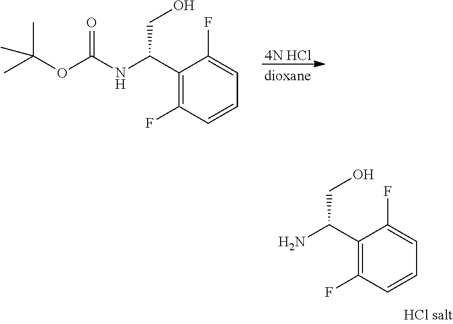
C1(C(NC(OC(C)(C)C)=O)CO)=C(F)C=CC=C1F.[4N HCl].C1(C(N)CO)=C(F)C=CC=C1F
